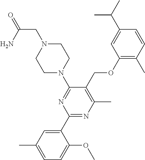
C1(C2=CC(C)=CC=C2OC)=NC(C)=C(COC2=C(C)C=CC(C(C)C)=C2)C(N2CCN(CC(=O)N)CC2)=N1
